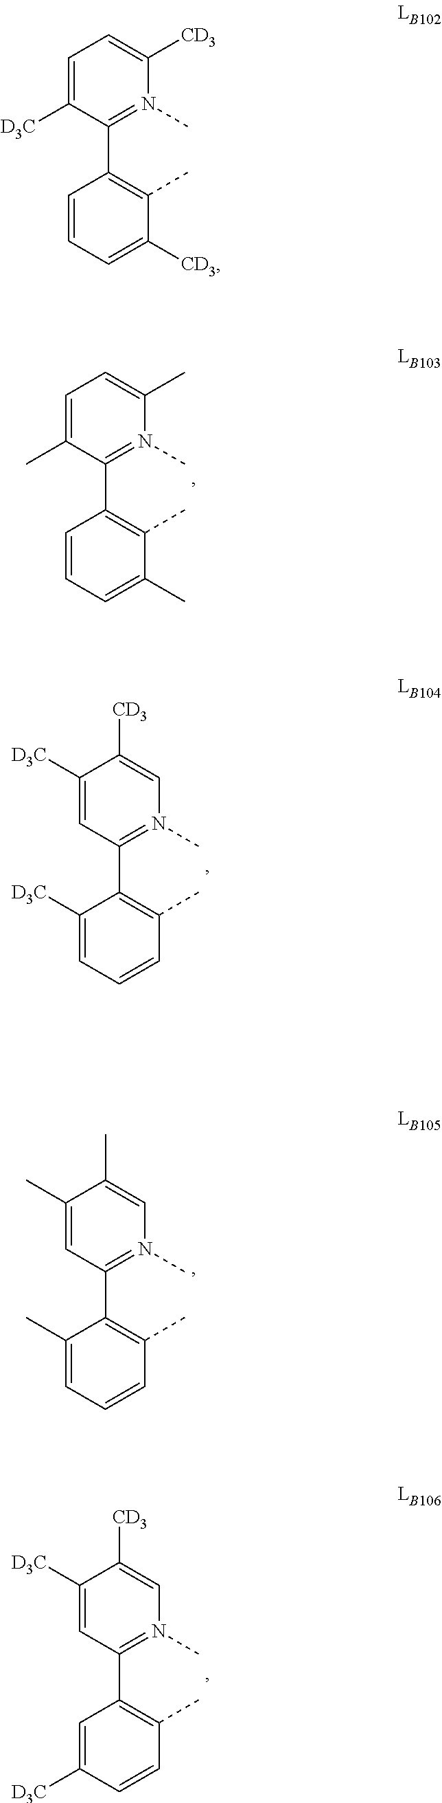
C1=C([D3C])C(C2=C(C)C([CD3])=CC=C2)=N(C)C([CD3])=C1.C1([D3C])=CC(C2=C(C)C=CC=C2[D3C])=N(C)C=C1[CD3].C1(C)=CC(C2=C(C)C=CC=C2C)=N(C)C=C1C.C1([D3C])=CC(C2=C(C)C=CC([D3C])=C2)=N(C)C=C1[CD3].C1=C(C)C(C2=C(C)C(C)=CC=C2)=N(C)C(C)=C1
